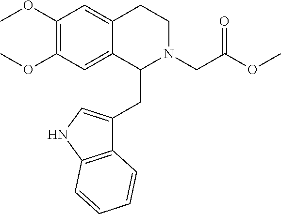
COC1=C(OC)C=C2C(=C1)CCN(CC(OC)=O)C2CC1=CNC2=C1C=CC=C2
